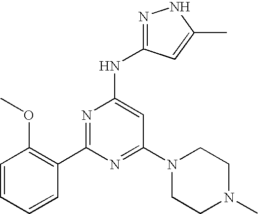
C1=CC(OC)=C(C2=NC(NC3=NNC(C)=C3)=CC(N3CCN(C)CC3)=N2)C=C1
